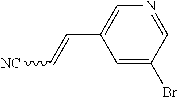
C1=C(Br)C=NC=C1C=C[NC]
